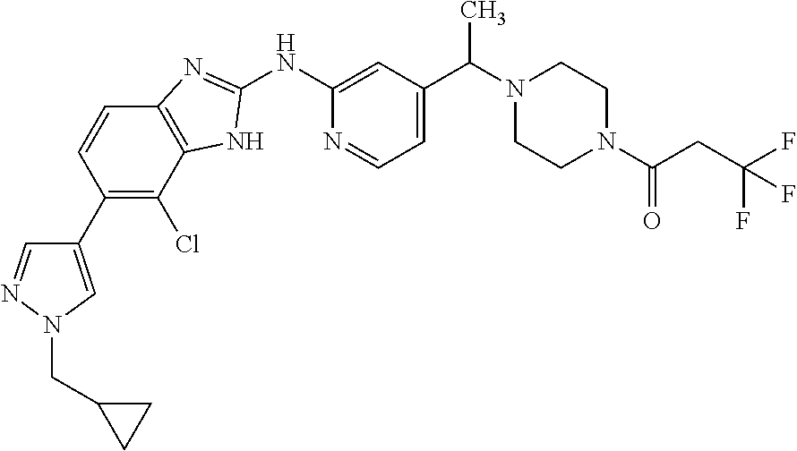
C1(C2=C(Cl)C3=C(C=C2)N=C(NC2=CC(C(C)N4CCN(C(=O)CC(F)(F)F)CC4)=CC=N2)N3)=CN(CC2CC2)N=C1
